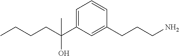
CCCCC(C1=CC=CC(CCCN)=C1)(O)C
